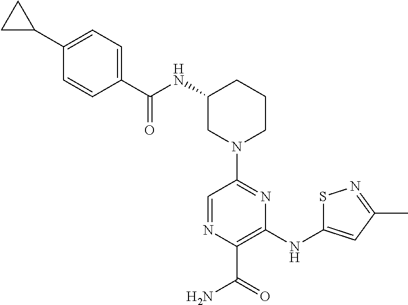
C1(NC(=O)C2=CC=C(C3CC3)C=C2)CN(C2=NC(NC3=CC(C)=NS3)=C(C(=O)N)N=C2)CCC1
